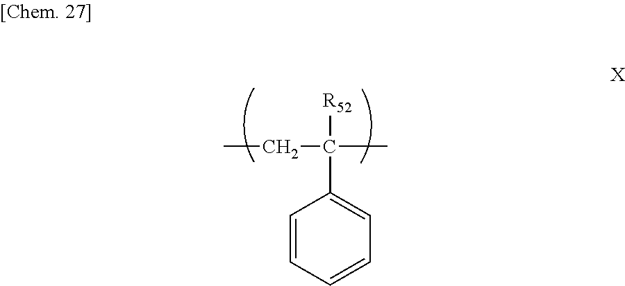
CCC(C)([R52])C1=CC=CC=C1
